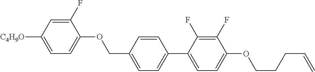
C1(F)=CC([C4H9O])=CC=C1OCC1=CC=C(C2=CC=C(OCCCC=C)C(F)=C2F)C=C1
